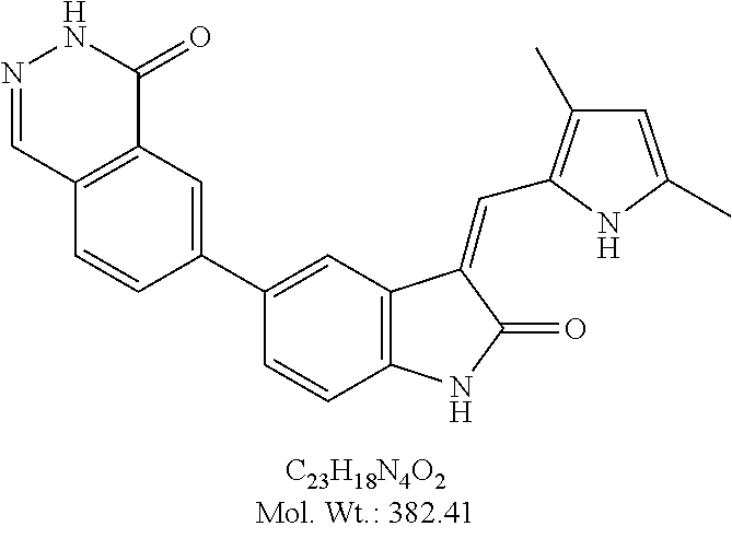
C1(C2=CC3=C(C=C2)NC(=O)C3=CC2=C(C)C=C(C)N2)=CC2=C(C=C1)C=NNC2=O
